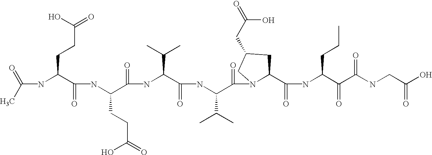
C(NC(C(NC(C(=O)NC(C(=O)NC(C(=O)N1C(C(=O)NC(C(=O)C(NCC(O)=O)=O)CCC)CC(CC(=O)O)C1)C(C)C)C(C)C)CCC(=O)O)=O)CCC(=O)O)(C)=O
